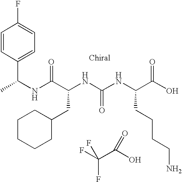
N(C(C(NC(NC(C(O)=O)CCCCN)=O)CC1CCCCC1)=O)C(C)C1=CC=C(F)C=C1.FC(C(O)=O)(F)F
